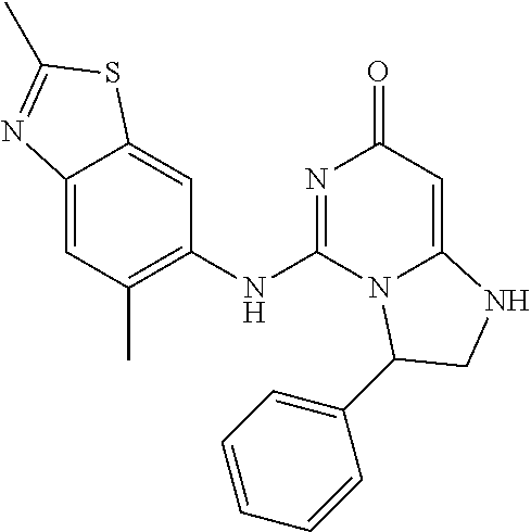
C12=CC(C)=C(NC3=NC(=O)C=C4N3C(C3=CC=CC=C3)CN4)C=C1SC(C)=N2
